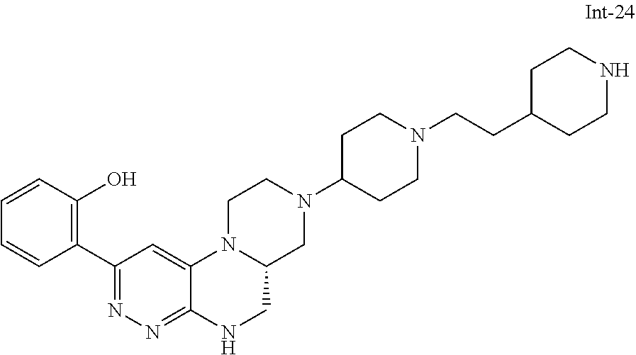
C1(C2=NN=C3C(=C2)N2C(CN3)CN(C3CCN(CCC4CCNCC4)CC3)CC2)=C(O)C=CC=C1
